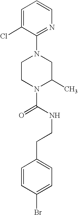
C1(N2CCN(C(NCCC3=CC=C(Br)C=C3)=O)C(C)C2)=NC=CC=C1Cl
